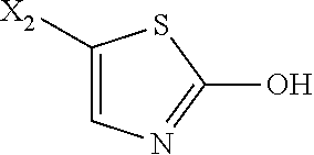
C1([X2])=CN=C(O)S1
